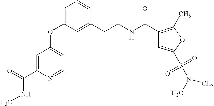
C1(OC2=CC=CC(CCNC(C3=C(C)OC(S(N(C)C)(=O)=O)=C3)=O)=C2)=CC=NC(C(NC)=O)=C1
